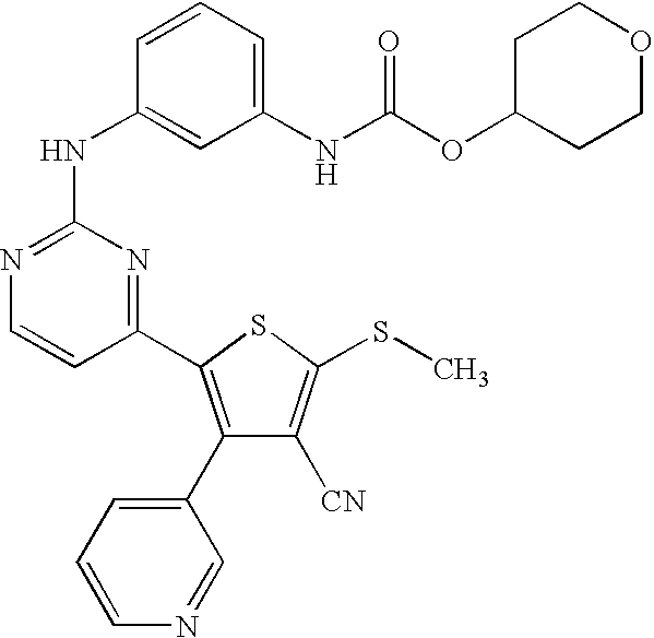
C1(C2=C(C3=CC=CN=C3)C([CN])=C(SC)S2)=NC(NC2=CC(NC(OC3CCOCC3)=O)=CC=C2)=NC=C1
